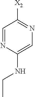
C1=NC(NCC)=CN=C1[X2]
